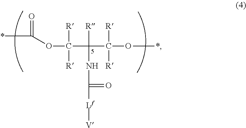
*C(=O)OC([R])([R])C([R])(NC(=O)[Lf][V])C([R])([R])O*
